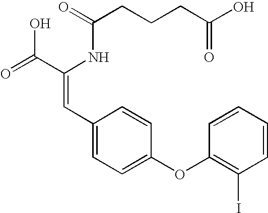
C(=O)(NC(C(=O)O)=CC1=CC=C(OC2=C(I)C=CC=C2)C=C1)CCCC(O)=O
